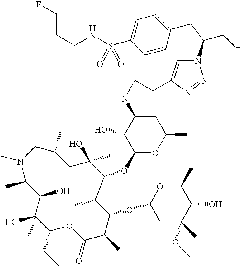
N1(C)CC(C)CC(O)(C)C(OC2OC(C)CC(N(C)CCC3=CN(C(CF)CC4=CC=C(S(=O)(=O)NCCCF)C=C4)N=N3)C2O)C(C)C(OC2CC(C)(OC)C(O)C(C)O2)C(C)C(=O)OC(CC)C(O)(C)C(O)C1C
